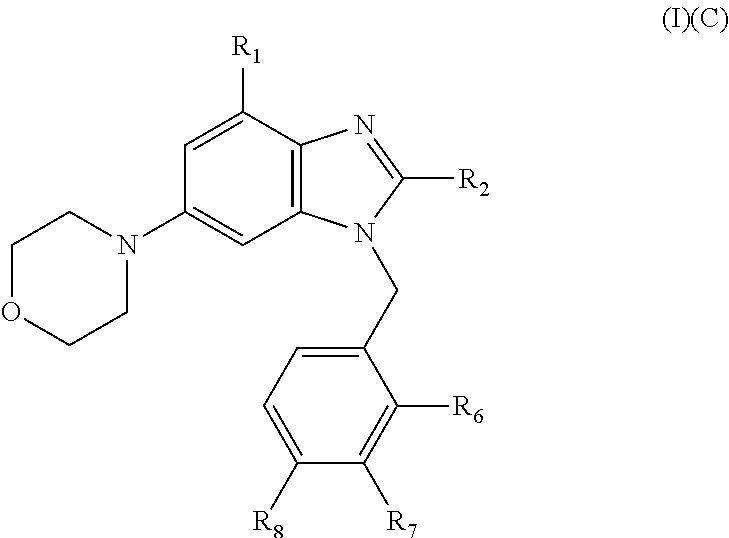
C1OCCN(C2=CC3=C(C([R1])=C2)N=C([R2])N3CC2=CC=C([R8])C([R7])=C2[R6])C1
